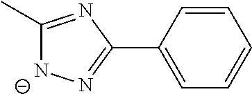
C1(C)=NC(C2=CC=CC=C2)=N[N-]1
